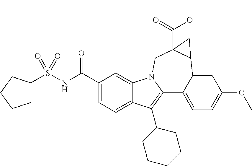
C1(C(NS(C2CCCC2)(=O)=O)=O)=CC=C2C(=C1)N1C(=C2C2CCCCC2)C2=CC=C(OC)C=C2C2C(C(=O)OC)(C1)C2
